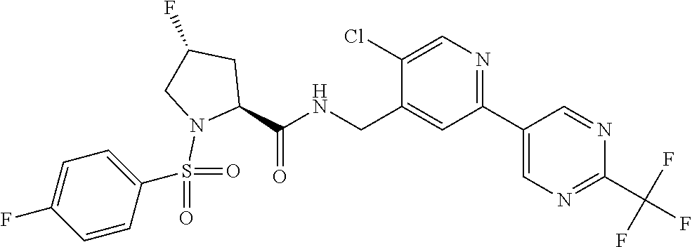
C(C1=CC(C2=CN=C(C(F)(F)F)N=C2)=NC=C1Cl)NC(C1CC(F)CN1S(=O)(=O)C1=CC=C(F)C=C1)=O
